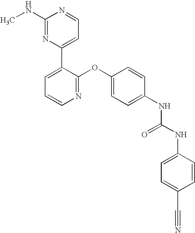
C1(NC)=NC(C2=CC=CN=C2OC2=CC=C(NC(NC3=CC=C(C#N)C=C3)=O)C=C2)=CC=N1
